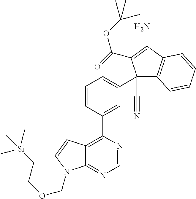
C1=NC(C2=CC(C3(C#N)C4=C(C(N)=C3C(=O)OC(C)(C)C)C=CC=C4)=CC=C2)=C2C(=N1)N(COCC[Si](C)(C)C)C=C2
